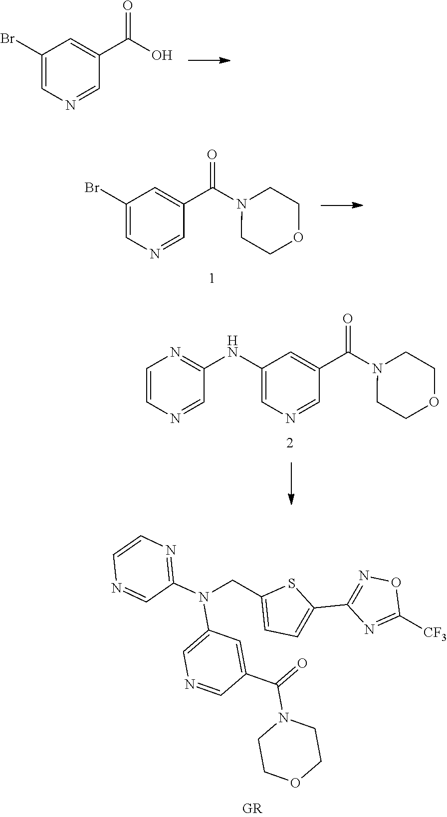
N(CC1=CC=C(C2=NOC([CF3])=N2)S1)(C1=NC=CN=C1)C1=CN=CC(C(=O)N2CCOCC2)=C1.C1(Br)=CN=CC(C(O)=O)=C1.C1(Br)=CN=CC(C(N2CCOCC2)=O)=C1.C1(NC2=NC=CN=C2)=CN=CC(C(N2CCOCC2)=O)=C1
